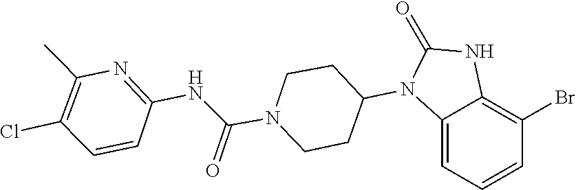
C1CN(C(NC2=NC(C)=C(Cl)C=C2)=O)CCC1N1C(=O)NC2=C(Br)C=CC=C12
